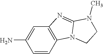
C1(N)=CC2=C(C=C1)N1C(=N2)N(C)CC1
